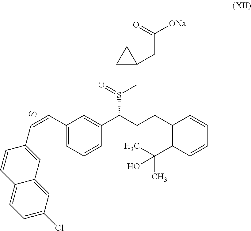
C(C1=CC=CC(C(CCC2=C(C(C)(C)O)C=CC=C2)S(CC2(CC([ONa])=O)CC2)=O)=C1)=CC1=CC2=CC(Cl)=CC=C2C=C1
